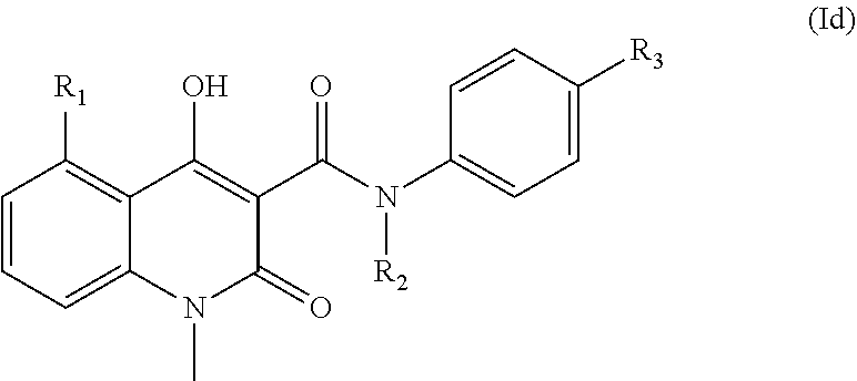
C1=CC=C2C(=C1[R1])C(O)=C(C(N(C1=CC=C([R3])C=C1)[R2])=O)C(=O)N2C
